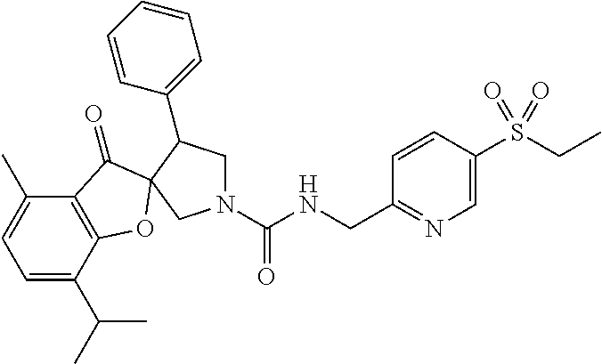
N1(C(NCC2=NC=C(S(CC)(=O)=O)C=C2)=O)CC(C2=CC=CC=C2)C2(C1)OC1=C(C(C)=CC=C1C(C)C)C2=O
